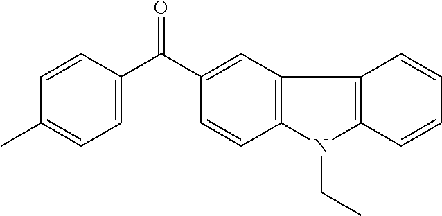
C1(C(C2=CC=C(C)C=C2)=O)=CC2=C(C=C1)N(CC)C1=C2C=CC=C1
